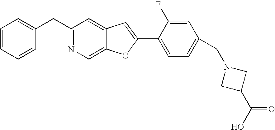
C1=CC=CC(CC2=NC=C3C(=C2)C=C(C2=CC=C(CN4CC(C(O)=O)C4)C=C2F)O3)=C1
